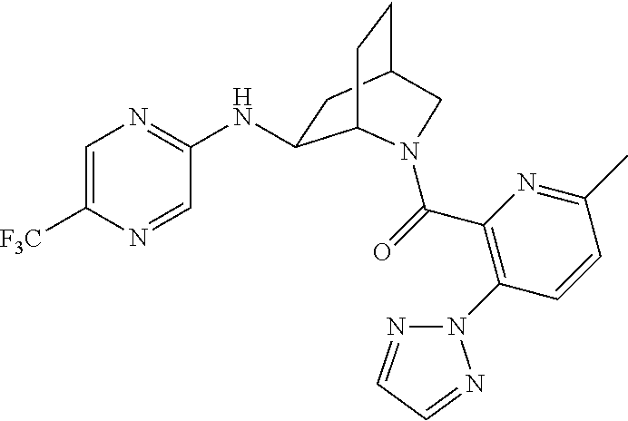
C(=O)(C1=C(N2N=CC=N2)C=CC(C)=N1)N1C2C(NC3=NC=C([F3C])N=C3)CC(CC2)C1
